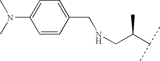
C1=CC(CNCC(C(C)C)C)=CC=C1N(C)C
